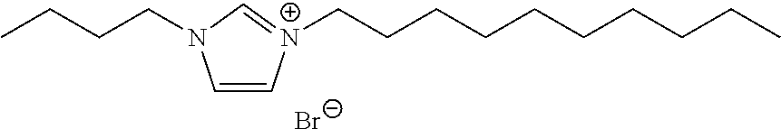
C1=C[N+](CCCCCCCCCC)=CN1CCCC.[Br-]
